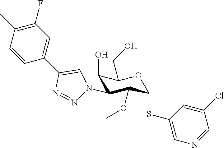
C1(O)C(N2N=NC(C3=CC(F)=C(C)C=C3)=C2)C(OC)C(SC2=CN=CC(Cl)=C2)OC1CO
